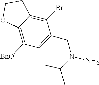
N(C(C)C)(CC1=CC([BnO])=C2C(=C1Br)CCO2)N
